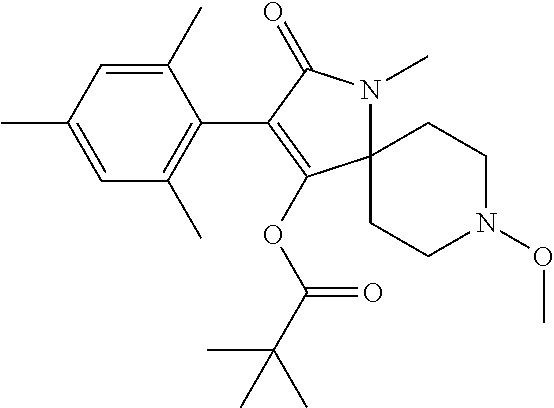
C1(C)=CC(C)=CC(C)=C1C1=C(OC(C(C)(C)C)=O)C2(N(C)C1=O)CCN(OC)CC2
